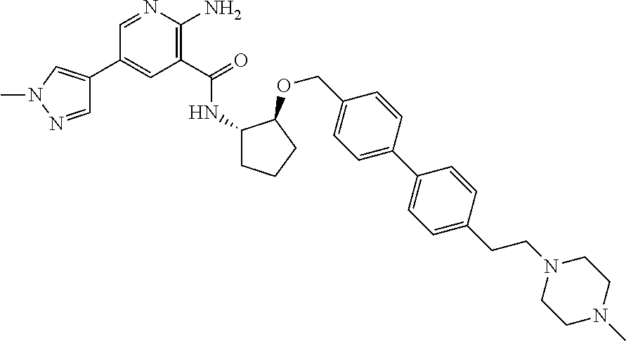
C1(C(=O)NC2CCCC2OCC2=CC=C(C3=CC=C(CCN4CCN(C)CC4)C=C3)C=C2)=C(N)N=CC(C2=CN(C)N=C2)=C1
